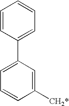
C1=CC(C2=CC=CC([CH2*])=C2)=CC=C1
